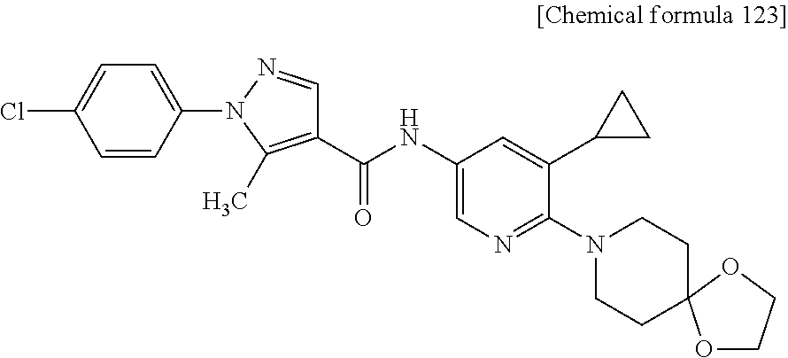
C1(N2N=CC(C(NC3=CN=C(N4CCC5(CC4)OCCO5)C(C4CC4)=C3)=O)=C2C)=CC=C(Cl)C=C1
